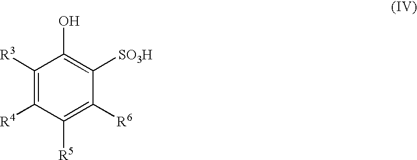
C1([R3])=C([R4])C([R5])=C([R6])C([SO3H])=C1O
